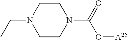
O([A25])C(N1CCN(CC)CC1)=O
